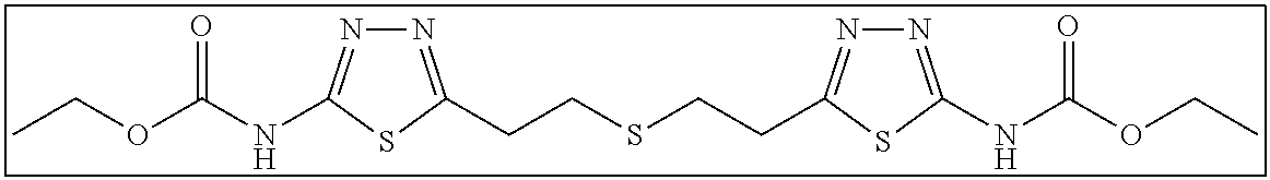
N1=C(CCSCCC2=NN=C(NC(OCC)=O)S2)SC(NC(OCC)=O)=N1
